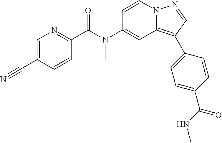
C1=CN2C(=C(C3=CC=C(C(NC)=O)C=C3)C=N2)C=C1N(C(C1=NC=C(C#N)C=C1)=O)C
